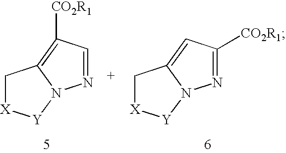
C1[X][Y]N2C1=C([CO2R1])C=N2.C1[X][Y]N2C1=CC([CO2R1])=N2
